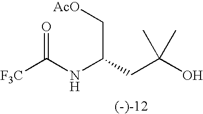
C(CC(O)(C)C)(NC([F3C])=O)C[AcO].[(-)-12]
